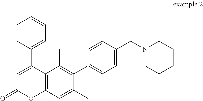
C1=C(C2=CC=CC=C2)C2=C(OC1=O)C=C(C)C(C1=CC=C(CN3CCCCC3)C=C1)=C2C
